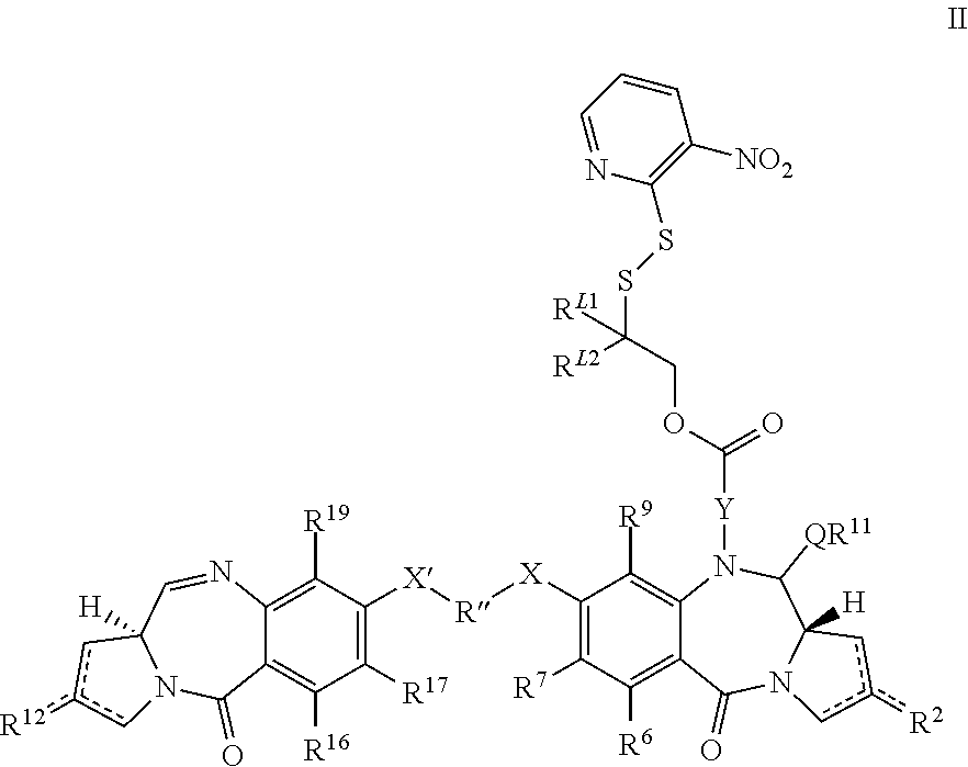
C1([R17])=C([X][R][X]C2=C([R7])C([R6])=C3C(=C2[R9])N([Y]C(=O)OCC([RL2])([RL1])SSC2=C([NO2])C=CC=N2)C([QR11])C2([H])N(C3=O)cc([R2])c2)C([R19])=C2C(=C1[R16])C(=O)N1C([H])(C=N2)cc([R12])c1
